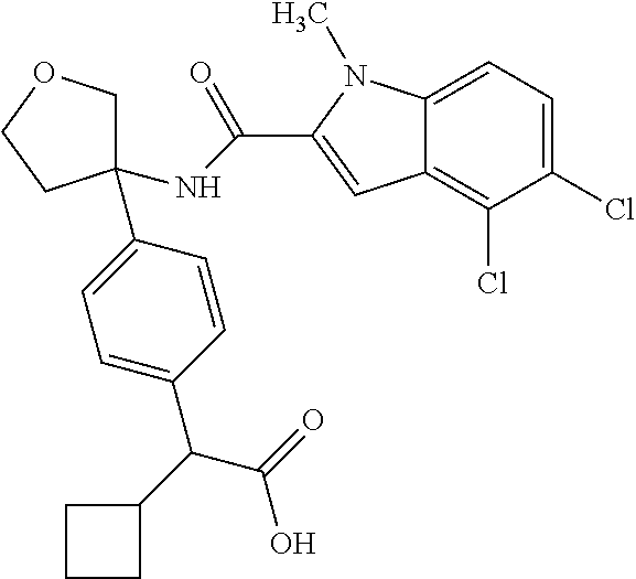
C1=C(C(C2CCC2)C(=O)O)C=CC(C2(NC(=O)C3=CC4=C(Cl)C(Cl)=CC=C4N3C)COCC2)=C1
